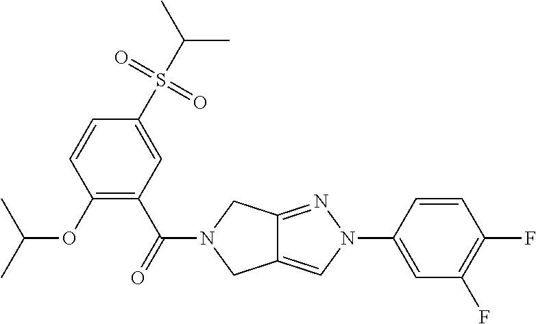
O(C1=C(C(=O)N2CC3=CN(C4=CC(F)=C(F)C=C4)N=C3C2)C=C(S(C(C)C)(=O)=O)C=C1)C(C)C
